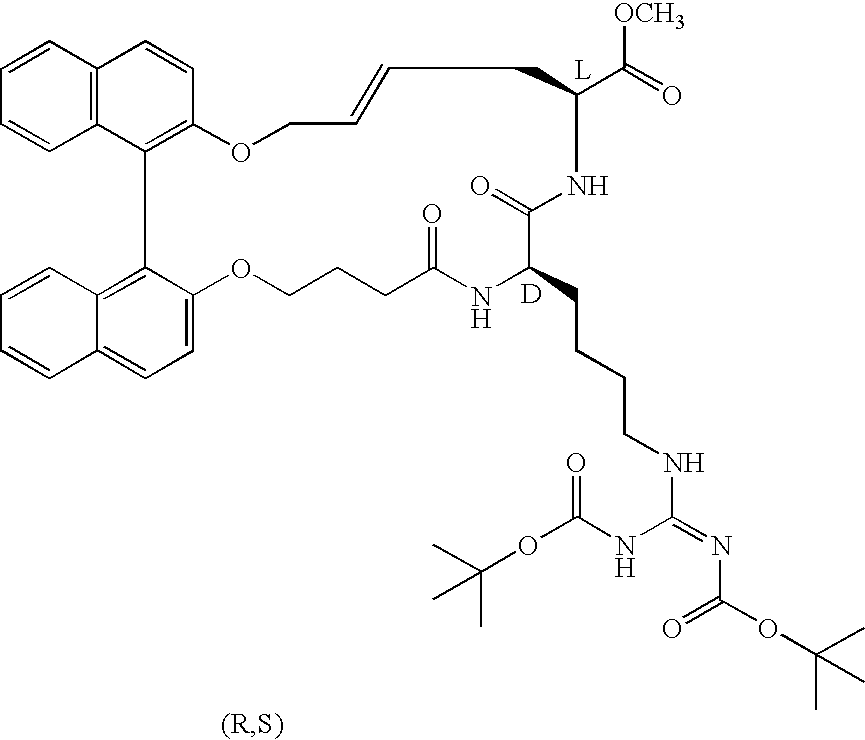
C1=CC2=C(C=C1)C1=C(C=C2)OCC=CCC(C([OCH3])=O)NC(=O)C(CCCCNC(=NC(OC(C)(C)C)=O)NC(OC(C)(C)C)=O)NC(=O)CCCOC2=CC=C3C(=C12)C=CC=C3.[D].[L]
